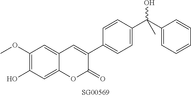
C1(O)=C(OC)C=C2C(=C1)OC(=O)C(C1=CC=C(C(C3=CC=CC=C3)(C)O)C=C1)=C2
